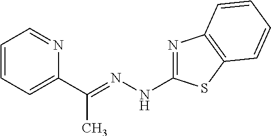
C1=CC=C(C(=NNC2=NC3=C(S2)C=CC=C3)C)N=C1
